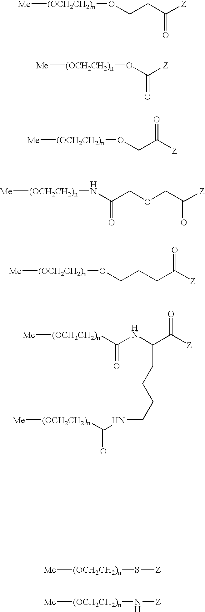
[Me][(OCH2CH2)n]OCCC([Z])=O.[Me][(OCH2CH2)n]OC([Z])=O.[Me][(OCH2CH2)n]OCC([Z])=O.[Me][(OCH2CH2)n]NC(COCC([Z])=O)=O.[Me][(OCH2CH2)n]OCCCC([Z])=O.[(OCH2CH2)n](C(NC(C([Z])=O)CCCCNC([(OCH2CH2)n][Me])=O)=O)[Me].[Me][(OCH2CH2)n]S[Z].[Me][(OCH2CH2)n]N[Z]
